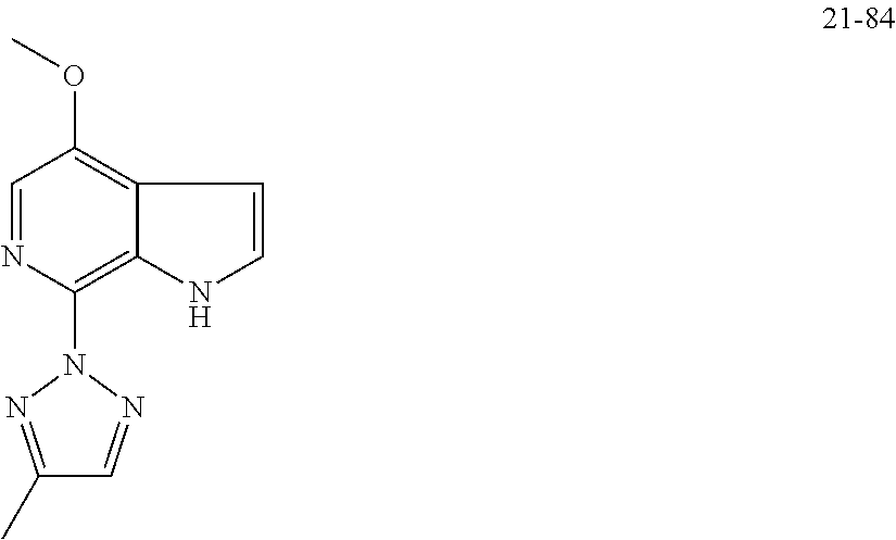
C1=NC(N2N=C(C)C=N2)=C2C(=C1OC)C=CN2
